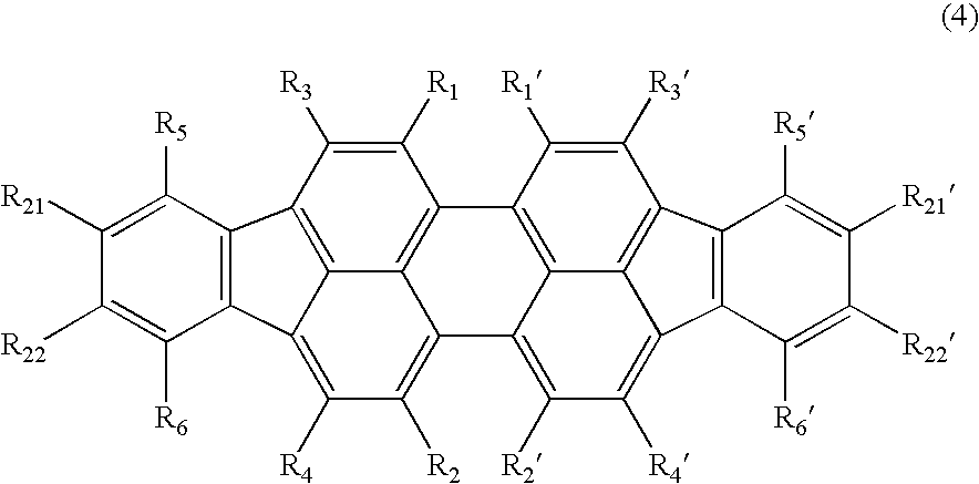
C1([R1])=C([R3])C2=C3C4=C1C1=C5C6=C(C([R3])=C1[R1])C1=C(C6=C([R4])C([R2])=C5C4=C([R2])C([R4])=C3C3=C2C([R5])=C([R21])C([R22])=C3[R6])C([R6])=C([R22])C([R21])=C1[R5]
